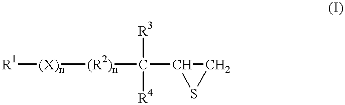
[R1][(X)n][(R2)n]C(C1SC1)([R3])[R4]
